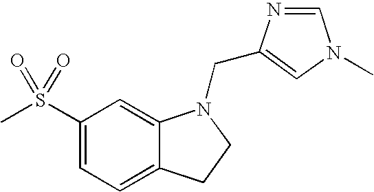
C1(S(C)(=O)=O)=CC=C2C(=C1)N(CC1=CN(C)C=N1)CC2
